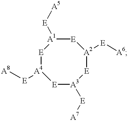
[A4]1([E][A8])[E][A3]([E][A7])[E][A2]([E][A6])[E][A1]([E][A5])[E]1
